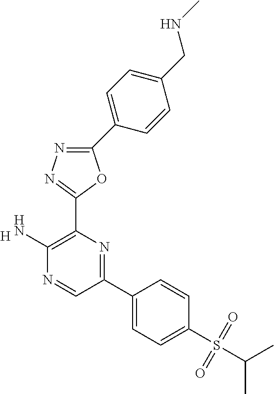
[H].C1(N)=C(C2=NN=C(C3=CC=C(CNC)C=C3)O2)N=C(C2=CC=C(S(C(C)C)(=O)=O)C=C2)C=N1
